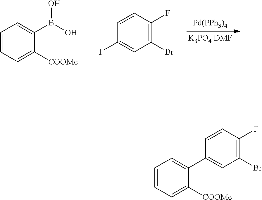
[Pd(PPh3)4].[K3PO4 DMF].C1=C(B(O)O)C([COOMe])=CC=C1.C1=CC(I)=CC(Br)=C1F.C1=C(C2=CC(Br)=C(F)C=C2)C([COOMe])=CC=C1
